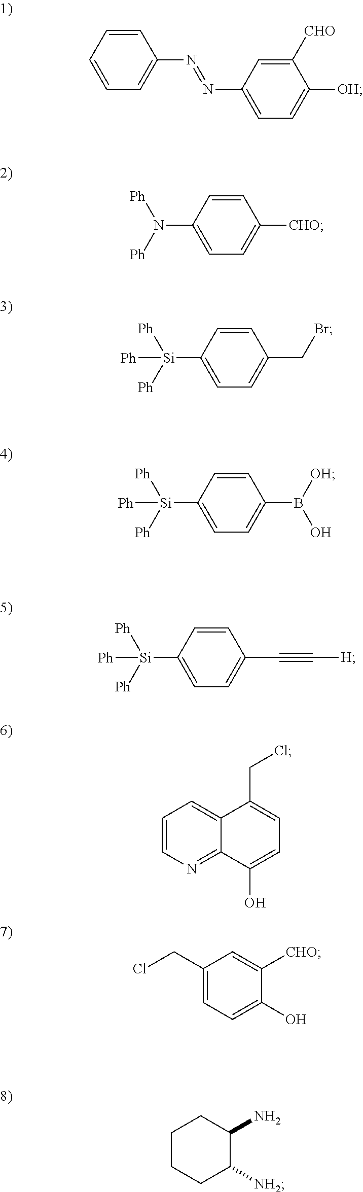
C1=CC=CC=C1N=NC1=CC=C([OH])C([CHO])=C1.C1=CC(N([Ph])[Ph])=CC=C1[CHO].C1=CC([Si]([Ph])([Ph])[Ph])=CC=C1CBr.C1=CC([Si]([Ph])([Ph])[Ph])=CC=C1B([OH])O.C1=CC([Si]([Ph])([Ph])[Ph])=CC=C1C#C[H].C1=CN=C2C(=C1)C(CCl)=CC=C2O.C1(CCl)=CC=C(O)C([CHO])=C1.C1CCC([NH2])C(N)C1
